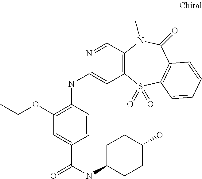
C12=C(C=NC(NC3=C(OCC)C=C(C(NC4CCC(O)CC4)=O)C=C3)=C1)N(C)C(=O)C1=C(S2(=O)=O)C=CC=C1
